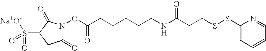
C1(=O)N(OC(CCCCCNC(CCSSC2=CC=CC=N2)=O)=O)C(=O)C(S([Na+O-])(=O)=O)C1
